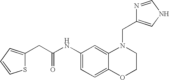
C1(NC(CC2=CC=CS2)=O)=CC=C2C(=C1)N(CC1=CNC=N1)CCO2
